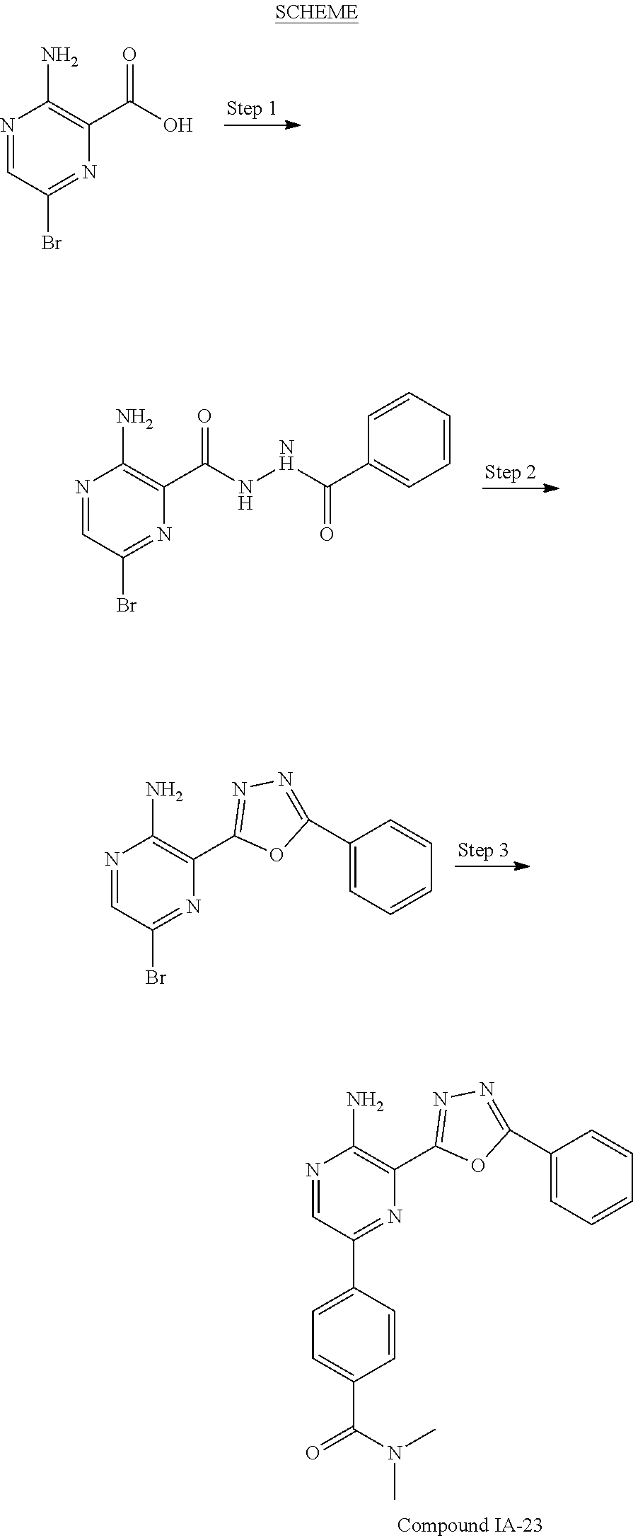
N1=CC(Br)=NC(C(O)=O)=C1N.N1=CC(Br)=NC(C2=NN=C(C3=CC=CC=C3)O2)=C1N.N1=CC(Br)=NC(C(NNC(C2=CC=CC=C2)=O)=O)=C1N.N1=CC(C2=CC=C(C(N(C)C)=O)C=C2)=NC(C2=NN=C(C3=CC=CC=C3)O2)=C1N
